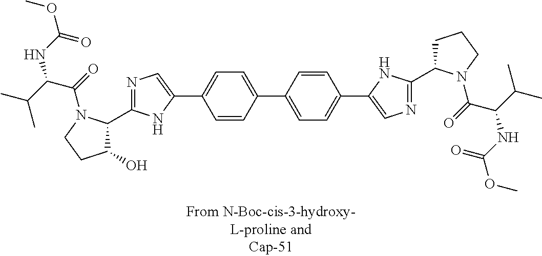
N1=C(C2C(O)CCN2C(=O)C(NC(OC)=O)C(C)C)NC(C2=CC=C(C3=CC=C(C4=CN=C(C5CCCN5C(=O)C(NC(OC)=O)C(C)C)N4)C=C3)C=C2)=C1
